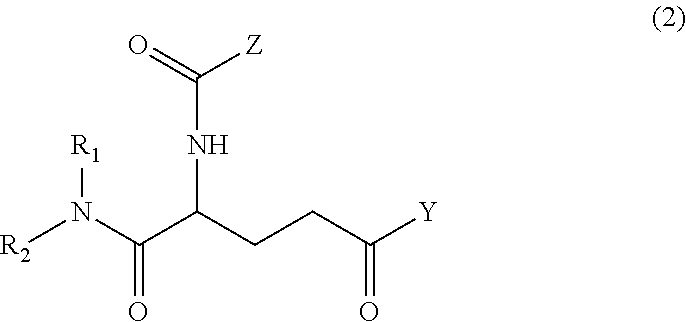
[R2]N(C(C(CCC([Y])=O)NC(=O)[Z])=O)[R1]
